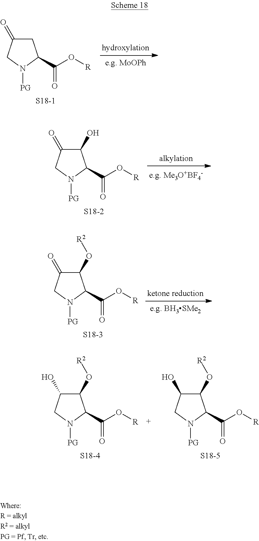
C1C(=O)CN([PG])C1C(=O)O[R].[S18-1].C1(O)C(=O)CN([PG])C1C(=O)O[R].[S18-2].C1(O[R2])C(=O)CN([PG])C1C(=O)O[R].[S18-3].C1(O[R2])C(O)CN([PG])C1C(=O)O[R].[S18-4].C1(O[R2])C(O)CN([PG])C1C(=O)O[R].[S18-5]
